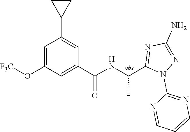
C1=C(O[F3C])C=C(C(=O)NC(C)C2=NC(N)=NN2C2=NC=CC=N2)C=C1C1CC1
